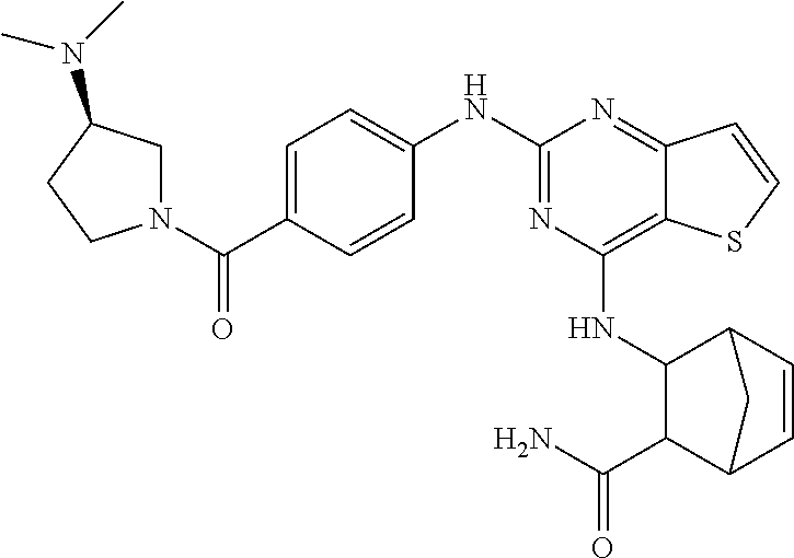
C1=C(C(N2CC(N(C)C)CC2)=O)C=CC(NC2=NC(NC3C(C(N)=O)C4C=CC3C4)=C3C(=N2)C=CS3)=C1
